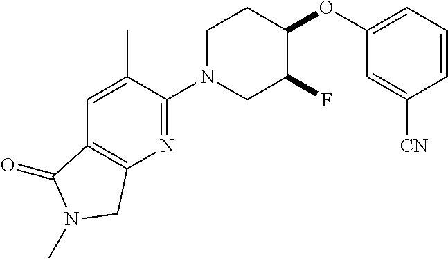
C1N(C2=NC3=C(C=C2C)C(=O)N(C)C3)CC(F)C(OC2=CC=CC([CN])=C2)C1
